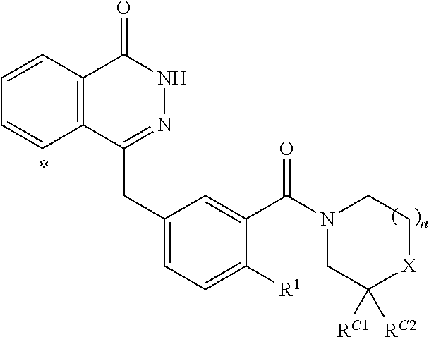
C12=C(C(CC3=CC=C([R1])C(C(N4CC([RC2])([RC1])[X]CC4)=O)=C3)=NNC1=O)C=CC=C2
